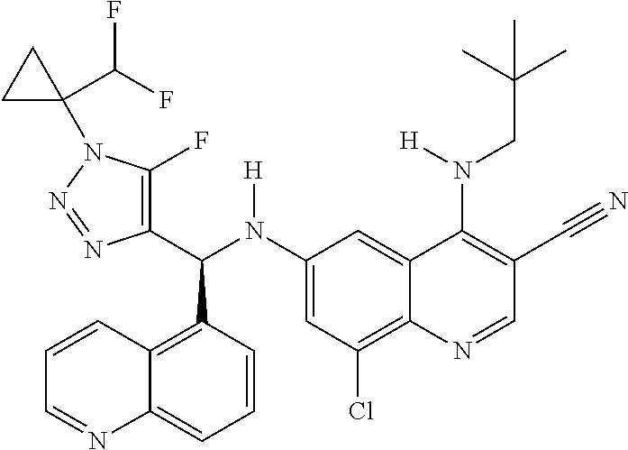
C1(N(C(C2=C(F)N(C3(C(F)F)CC3)N=N2)C2=C3C(=CC=C2)N=CC=C3)[H])=CC(Cl)=C2C(=C1)C(N(CC(C)(C)C)[H])=C(C#N)C=N2
